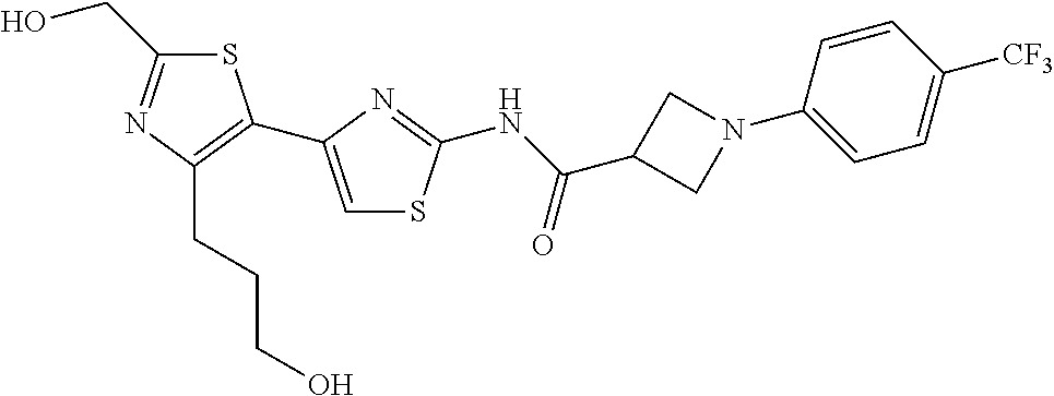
S1C(CO)=NC(CCCO)=C1C1=CSC(NC(C2CN(C3=CC=C([CF3])C=C3)C2)=O)=N1
